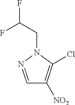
C1=NN(CC(F)F)C(Cl)=C1[NO2]
